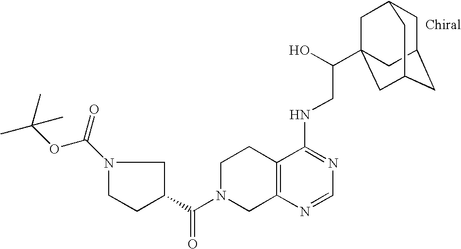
C(=O)(N1CC2=C(CC1)C(NCC(O)C13CC4CC(CC(C1)C4)C3)=NC=N2)C1CCN(C(=O)OC(C)(C)C)C1
